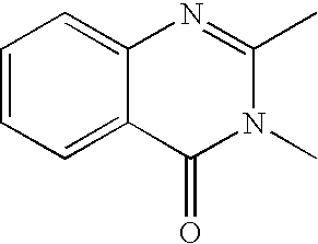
C1=CC=C2C(=C1)N=C(C)N(C)C2=O
